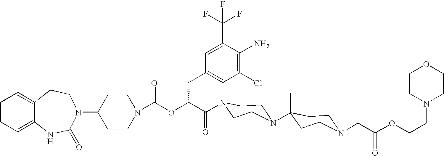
C12=CC=CC=C1NC(=O)N(C1CCN(C(OC(C(=O)N3CCN(C4(C)CCN(CC(OCCN5CCOCC5)=O)CC4)CC3)CC3=CC(Cl)=C(N)C(C(F)(F)F)=C3)=O)CC1)CC2
